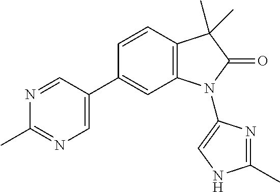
C1(C)=NC=C(C2=CC3=C(C=C2)C(C)(C)C(=O)N3C2=CNC(C)=N2)C=N1
